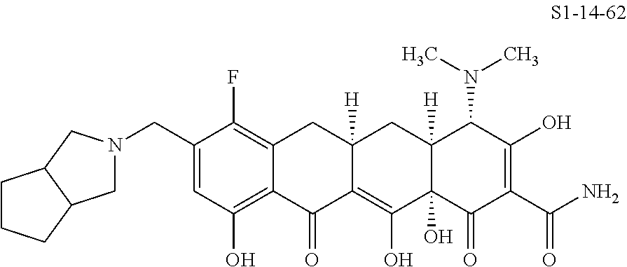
C1(CN2CC3C(C2)CCC3)=CC(O)=C2C(=C1F)CC1([H])C(=C(O)C3(O)C([H])(C1)C(N(C)C)C(O)=C(C(N)=O)C3=O)C2=O
